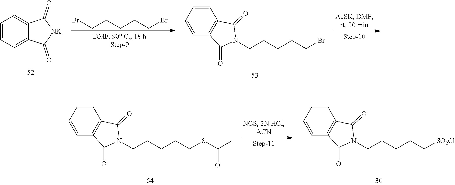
C1=CC=C2C(=C1)C(=O)[NK]C2=O.BrCCCCCBr.C1=CC=CC2=C1C(=O)N(CCCCCBr)C2=O.C1=CC=CC2=C1C(=O)N(CCCCCSC(C)=O)C2=O.C1=CC=CC2=C1C(=O)N(CCCCC[SO2Cl])C2=O
